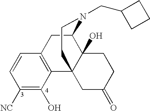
C1([NC])=C(O)C2=C(C=C1)CC1C3(O)C2(CCN1CC1CCC1)CC(=O)CC3
